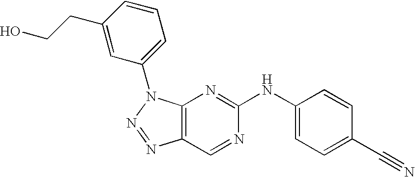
C12=C(N(C3=CC=CC(CCO)=C3)N=N1)N=C(NC1=CC=C(C#N)C=C1)N=C2
